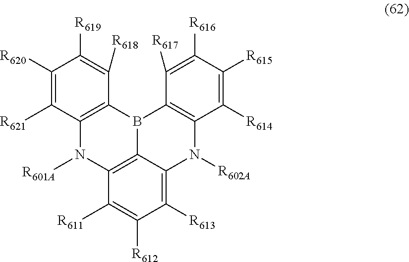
C1([R613])=C2C3=C(C([R611])=C1[R612])N([R601A])C1=C(B3C3=C(N2[R602A])C([R614])=C([R615])C([R616])=C3[R617])C([R618])=C([R619])C([R620])=C1[R621]
